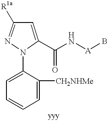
C1=C(N2C(C(N[A]B)=O)=CC([R1a])=N2)C([CH2NHMe])=CC=C1
